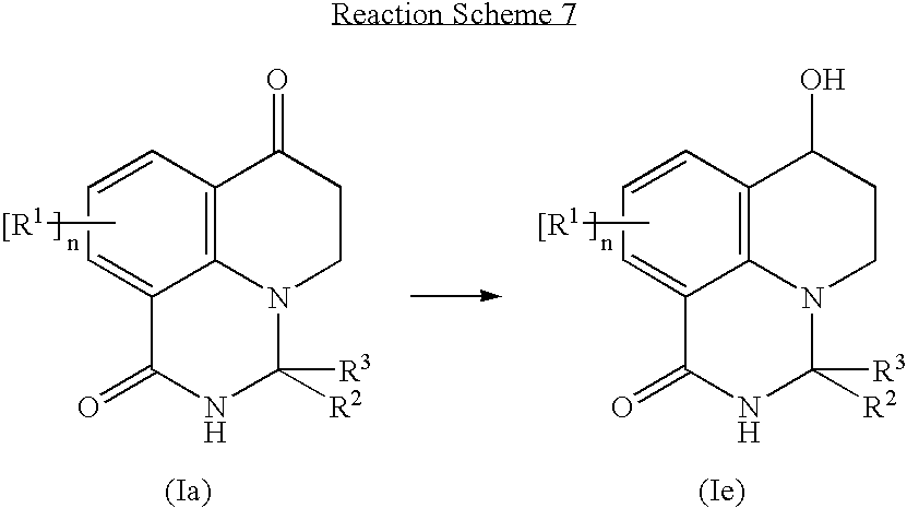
C12=C3C=CC=C1C(=O)NC([R3])([R2])N2CCC3=O.C[[R1].C12=C3C=CC=C1C(=O)NC([R3])([R2])N2CCC3O.C[[R1]
